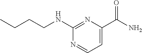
N1=CC=C(C(N)=O)N=C1NCCCC
